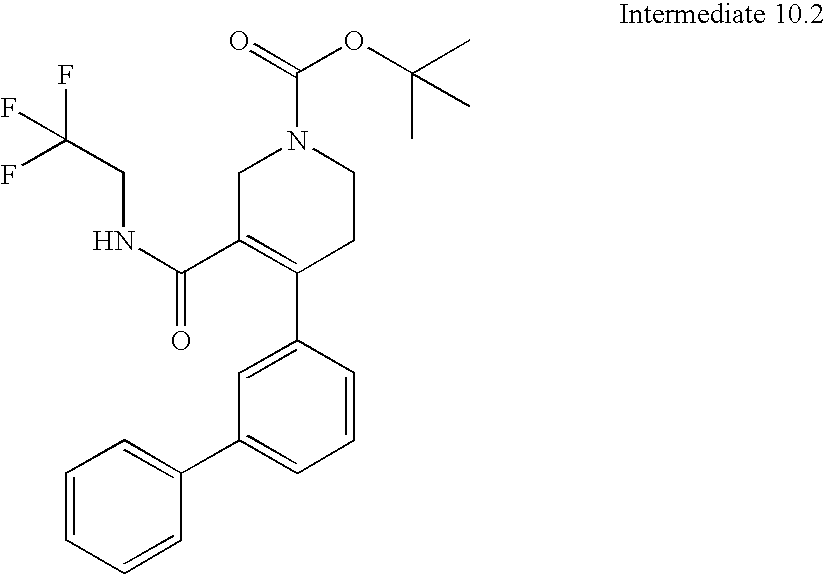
C1=CC(C2=C(C(=O)NCC(F)(F)F)CN(C(=O)OC(C)(C)C)CC2)=CC(C2=CC=CC=C2)=C1
